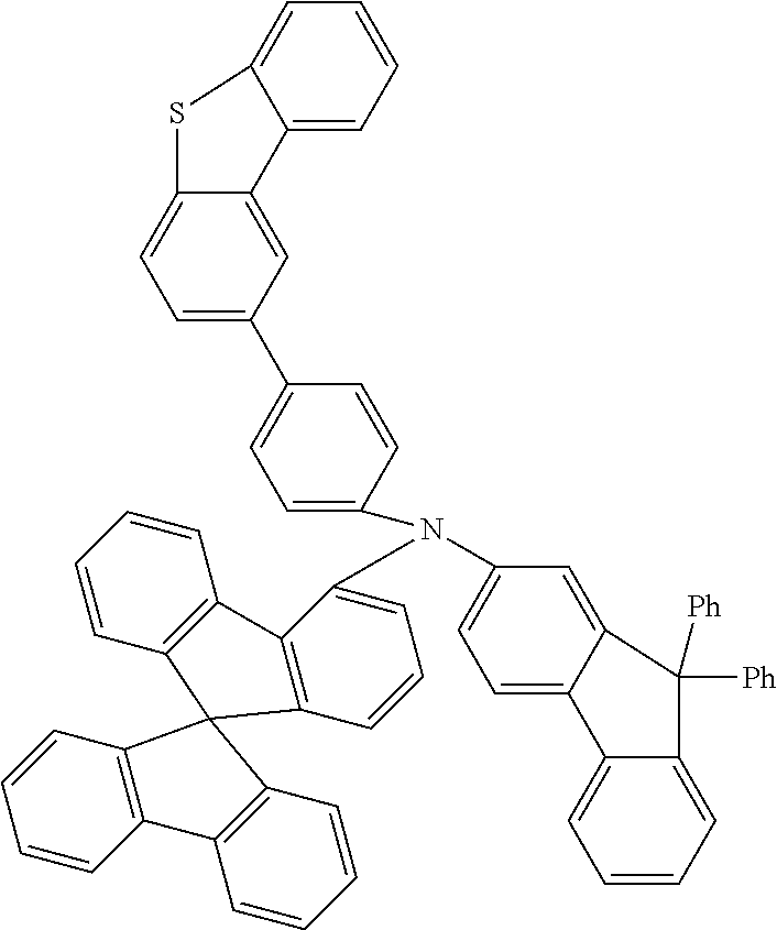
C1=C2C(=CC(N(C3=CC=CC4=C3C3=C(C=CC=C3)C43C4=C(C=CC=C4)C4=C3C=CC=C4)C3=CC=C(C4=CC=C5C(=C4)C4=CC=CC=C4S5)C=C3)=C1)C([Ph])([Ph])C1=CC=CC=C21
